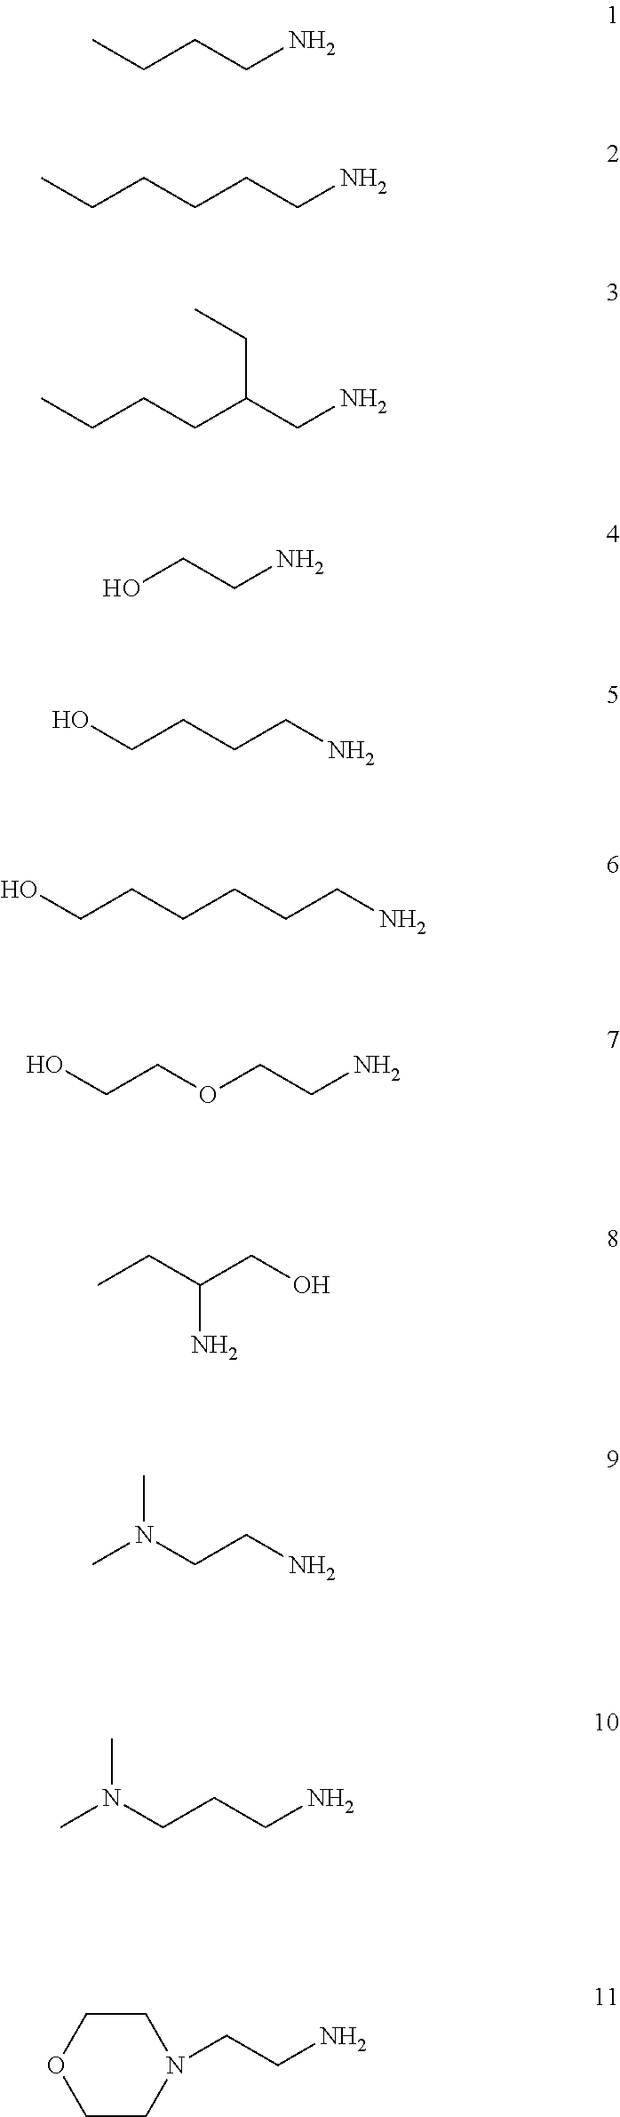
C(CCN)C.C(CCN)CCC.C(C(CN)CC)CCC.OCCN.OCCCCN.C(CCCCN)CO.C(OCCN)CO.CCC(CO)N.CN(CCN)C.CN(CCCN)C.N1(CCN)CCOCC1
